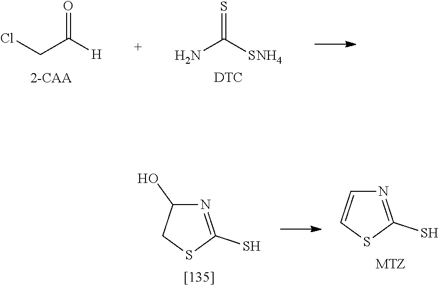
O=C([H])CCl.S=C([SNH4])N.[DTC].N1=C(S)SC=C1.N1=C(S)SCC1O
